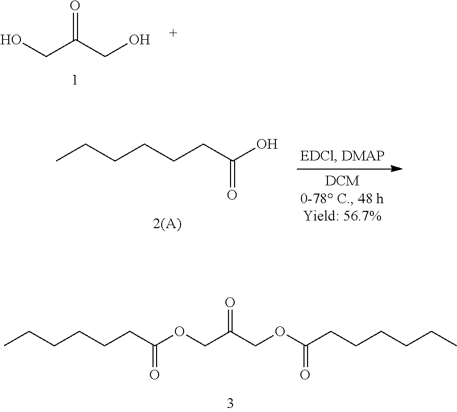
OCC(CO)=O.CCCCCCC(O)=O.CCCCCCC(OCC(COC(CCCCCC)=O)=O)=O
